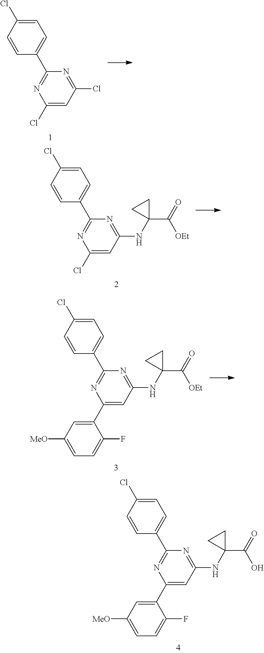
C1(Cl)=CC(Cl)=NC(C2=CC=C(Cl)C=C2)=N1.C1(Cl)=CC(NC2(C(=O)[OEt])CC2)=NC(C2=CC=C(Cl)C=C2)=N1.C1(C2=CC([MeO])=CC=C2F)=CC(NC2(C(=O)[OEt])CC2)=NC(C2=CC=C(Cl)C=C2)=N1.C1(C2=CC([MeO])=CC=C2F)=CC(NC2(C(=O)O)CC2)=NC(C2=CC=C(Cl)C=C2)=N1
